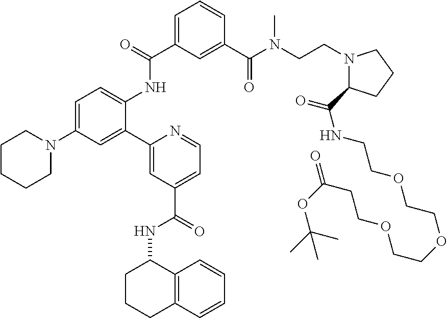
C1=C(C(=O)NC2=CC=C(N3CCCCC3)C=C2C2=CC(C(=O)NC3CCCC4=C3C=CC=C4)=CC=N2)C=C(C(N(CCN2C(C(=O)NCCOCCOCCOCCC(=O)OC(C)(C)C)CCC2)C)=O)C=C1
